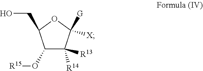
C1(O[R15])C([R13])([R14])C([G])([X])OC1CO
